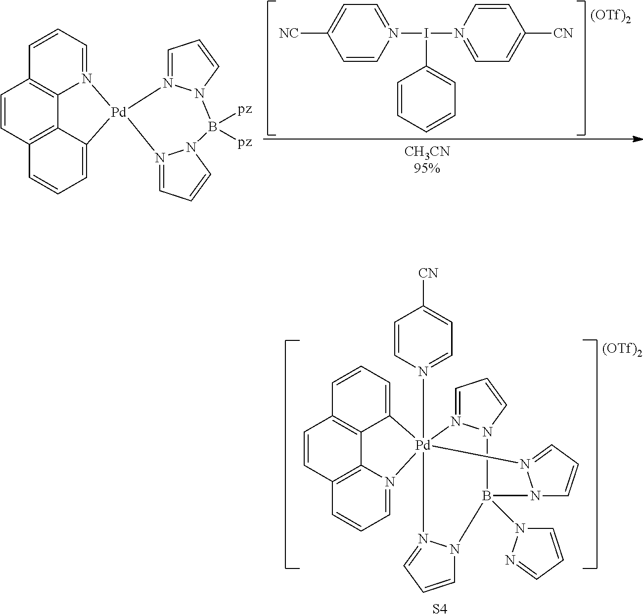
C1=CC2=C3C4=C1C=CC=C4[Pd]14(N5=CC=C([CN])C=C5)(N3=CC=C2)N2=CC=CN2B(N2C=CC=N2)(N2C=CC=N12)N1C=CC=N41.[S4].[(OTf)2].C1=C([NC])C=CN(I(N2=CC=C([CN])C=C2)C2=CC=CC=C2)=C1.C1=CC2=C3C4=C1C=CC=N4[Pd]1(C3=CC=C2)N2=CC=CN2B([pz])([pz])N2N1=CC=C2.[(OTf)2]
